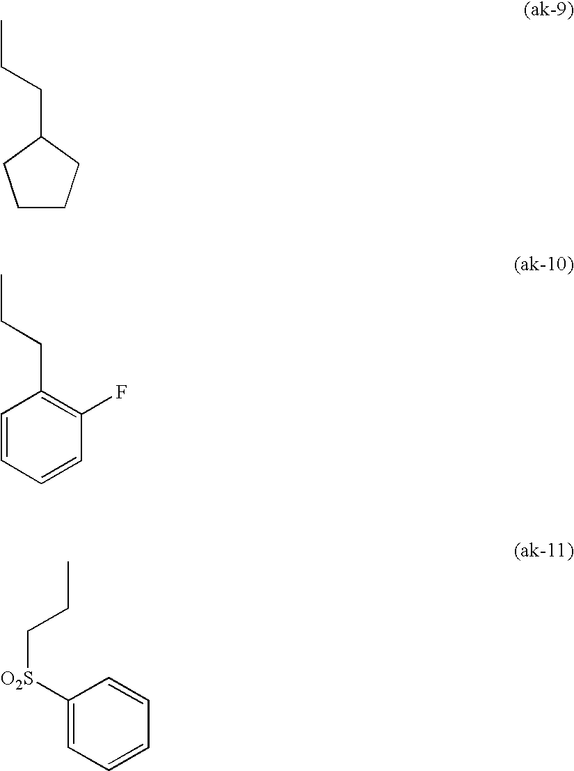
CCCC1CCCC1.CCCC1=C(F)C=CC=C1.CCC[O2S]C1=CC=CC=C1
